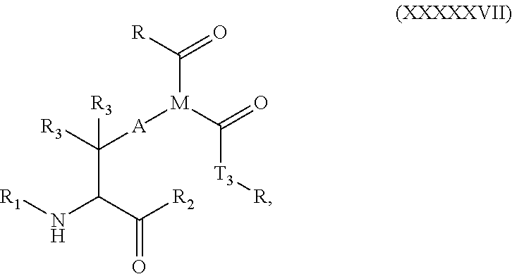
[R]C([M](C([T3][R])=O)[A]C([R3])([R3])C(N[R1])C([R2])=O)=O
